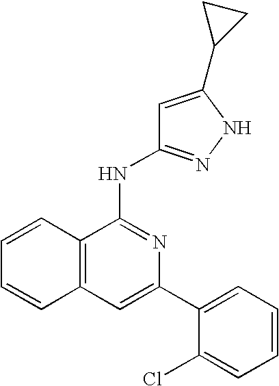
C1=C(C2=CC=CC=C2Cl)N=C(NC2=NNC(C3CC3)=C2)C2=C1C=CC=C2
